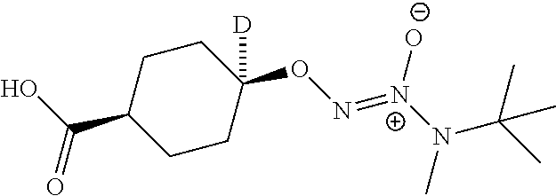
C1CC(ON=[N+]([O-])N(C)C(C)(C)C)([D])CCC1C(=O)O
